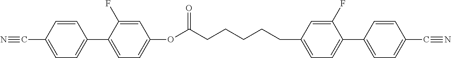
C(C1=CC=C(C2=CC=C(OC(CCCCCC3=CC=C(C4=CC=C(C#N)C=C4)C(F)=C3)=O)C=C2F)C=C1)#N
